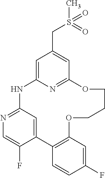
C1=C2N=C(C=C1CS(C)(=O)=O)OCCCOC1=C(C=CC(F)=C1)C1=CC(=NC=C1F)N2
